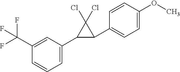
C1(C(F)(F)F)=CC(C2C(C3=CC=C(OC)C=C3)C2(Cl)Cl)=CC=C1
